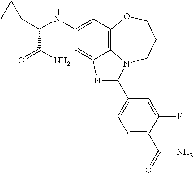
C1(NC(C2CC2)C(N)=O)=CC2=C3C(=C1)N=C(C1=CC=C(C(=O)N)C(F)=C1)N3CCCO2
